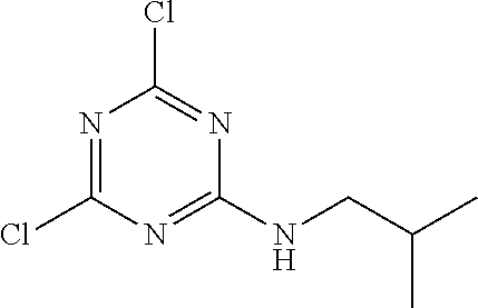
C1(Cl)=NC(Cl)=NC(NCC(C)C)=N1
